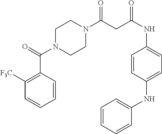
C1=CC(C(N2CCN(C(=O)CC(=O)NC3=CC=C(NC4=CC=CC=C4)C=C3)CC2)=O)=C([F3C])C=C1
